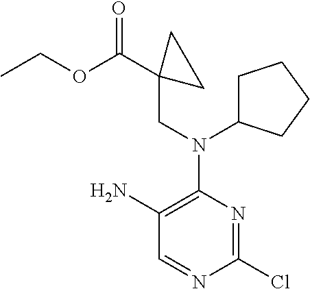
CCOC(C1(CN(C2=C(N)C=NC(Cl)=N2)C2CCCC2)CC1)=O
